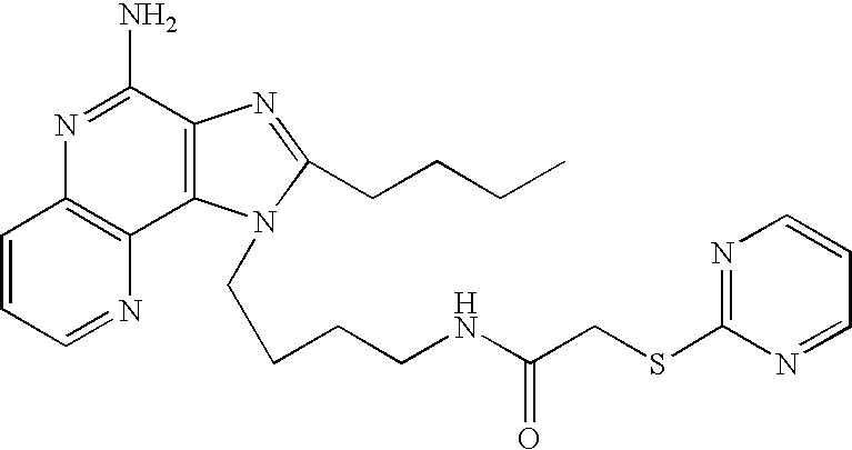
C12=C(N=CC=C1)C1=C(C(N)=N2)N=C(CCCC)N1CCCCNC(CSC1=NC=CC=N1)=O
